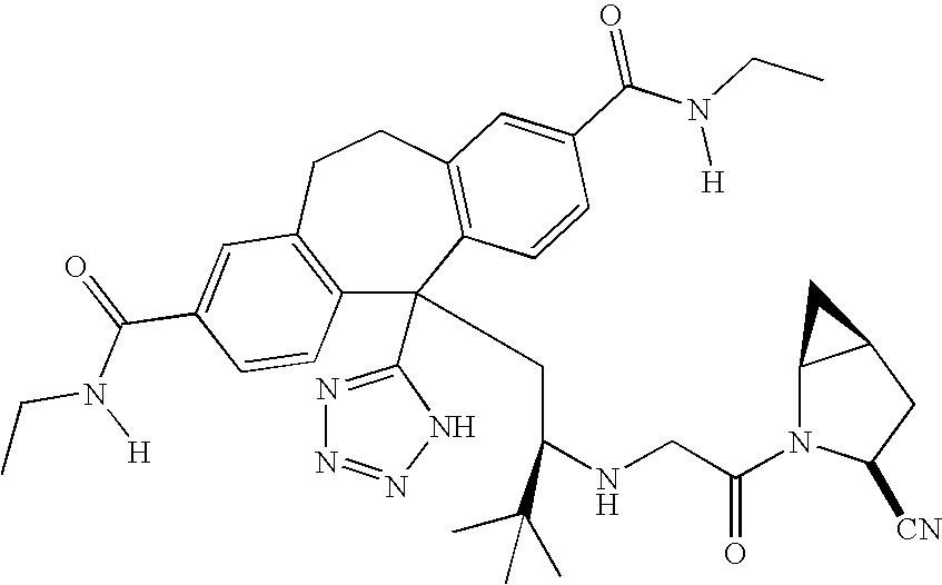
C1(C(=O)N(CC)[H])=CC2=C(C=C1)C(C1=NN=NN1)(CC(NCC(N1C([CN])CC3C1C3)=O)C(C)(C)C)C1=C(CC2)C=C(C(N(CC)[H])=O)C=C1
